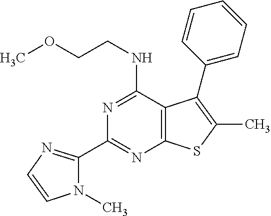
N1=C(NCCOC)C2=C(N=C1C1=NC=CN1C)SC(C)=C2C1=CC=CC=C1
